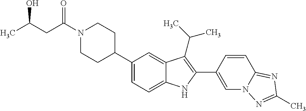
C(N1CCC(C2=CC=C3C(=C2)C(C(C)C)=C(C2=CN4C(=NC(C)=N4)C=C2)N3)CC1)(CC(C)O)=O
